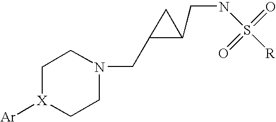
C1[X]([Ar])CCN(CC2C(CNS(=O)(=O)[R])C2)C1
